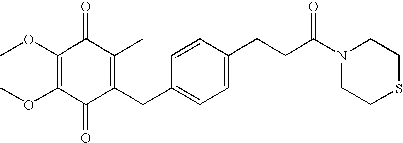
C1(=O)C(CC2=CC=C(CCC(N3CCSCC3)=O)C=C2)=C(C)C(=O)C(OC)=C1OC
